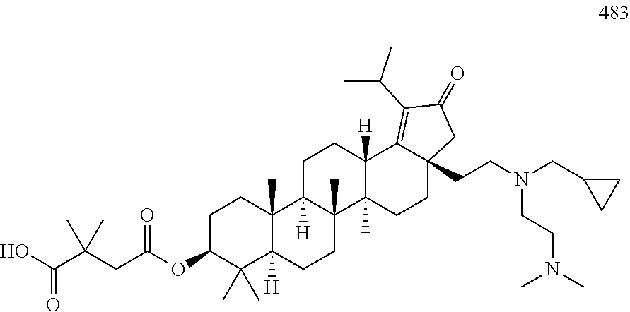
C1C(OC(CC(C(O)=O)(C)C)=O)C(C)(C)C2([H])C(C)(C1)C1([H])C(C)(CC2)C2(C)C([H])(CC1)C1=C(C(C)C)C(=O)CC1(CCN(CC1CC1)CCN(C)C)CC2
